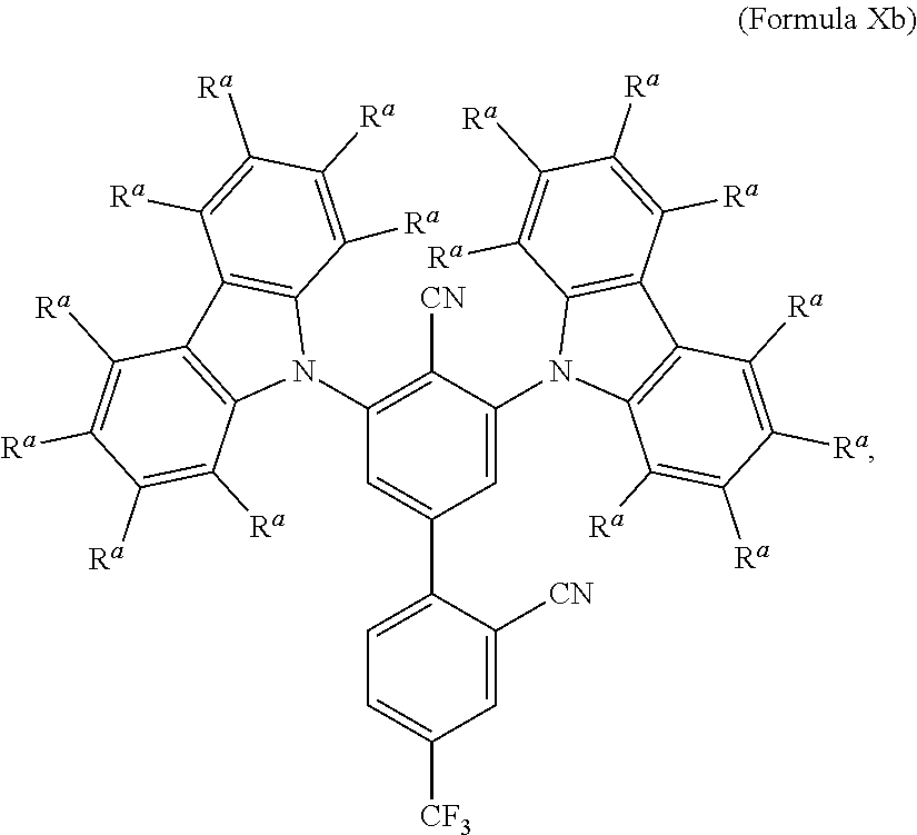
C1=C(C2=CC(N3C4=C(C5=C3C([Ra])=C([Ra])C([Ra])=C5[Ra])C([Ra])=C([Ra])C([Ra])=C4[Ra])=C([CN])C(N3C4=C(C5=C3C([Ra])=C([Ra])C([Ra])=C5[Ra])C([Ra])=C([Ra])C([Ra])=C4[Ra])=C2)C([CN])=CC([CF3])=C1
